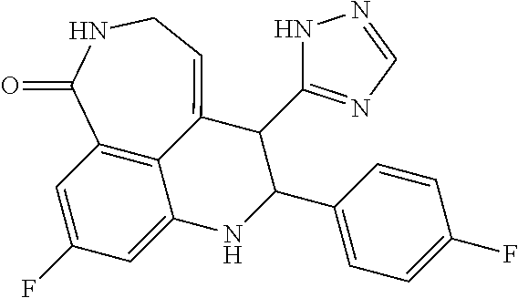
C1=C(F)C=C2C3=C1C(=O)NCC=C3C(C1=NC=NN1)C(C1=CC=C(F)C=C1)N2
